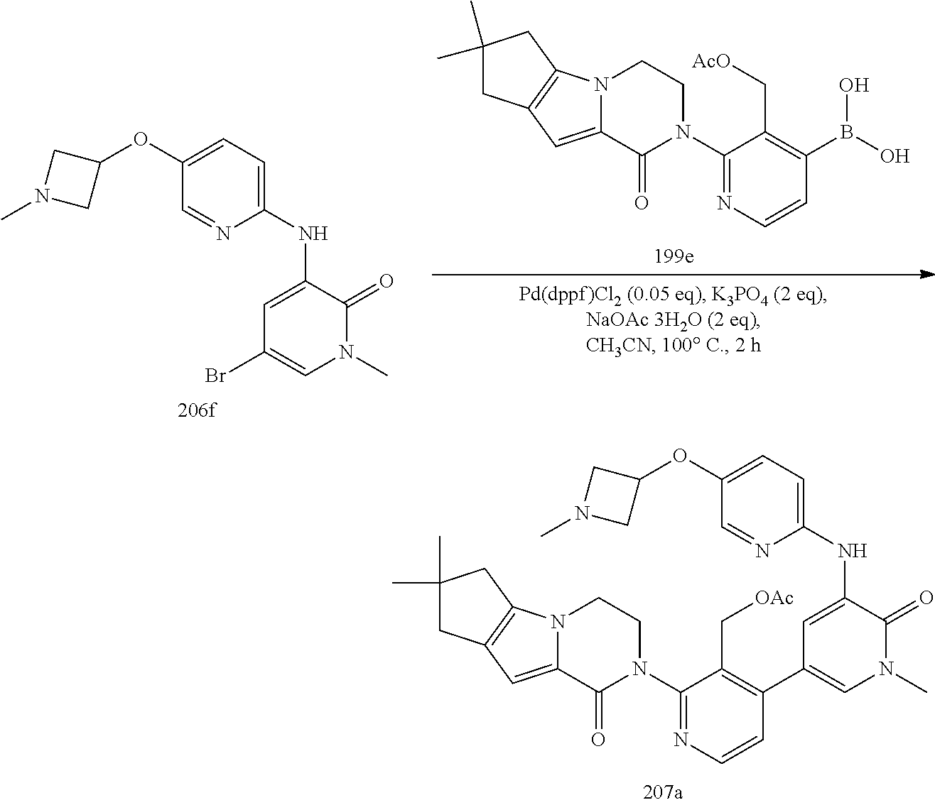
C1(OC2CN(C)C2)=CC=C(NC2=CC(C3=C(C[OAc])C(N4C(=O)C5=CC6=C(N5CC4)CC(C)(C)C6)=NC=C3)=CN(C)C2=O)N=C1.C1(OC2CN(C)C2)=CC=C(NC2=CC(Br)=CN(C)C2=O)N=C1.N12C(=CC3=C1CC(C)(C)C3)C(=O)N(C1=NC=CC(B(O)O)=C1C[AcO])CC2
